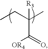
CCC(C)(C([OR4])=O)[R3]
